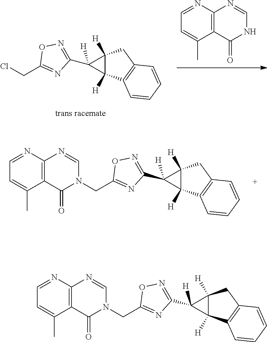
C1(CN2C=NC3=C(C2=O)C(C)=CC=N3)=NC(C2([H])C3([H])C2([H])C2=C(C3)C=CC=C2)=NO1.N1C=NC2=C(C1=O)C(C)=CC=N2.C1(CCl)=NC(C2([H])C3([H])C2([H])C2=C(C3)C=CC=C2)=NO1.C1(CN2C=NC3=C(C2=O)C(C)=CC=N3)=NC(C2([H])C3([H])C2([H])C2=C(C3)C=CC=C2)=NO1
